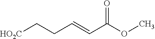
[HO2C]CCC=CC(OC)=O
